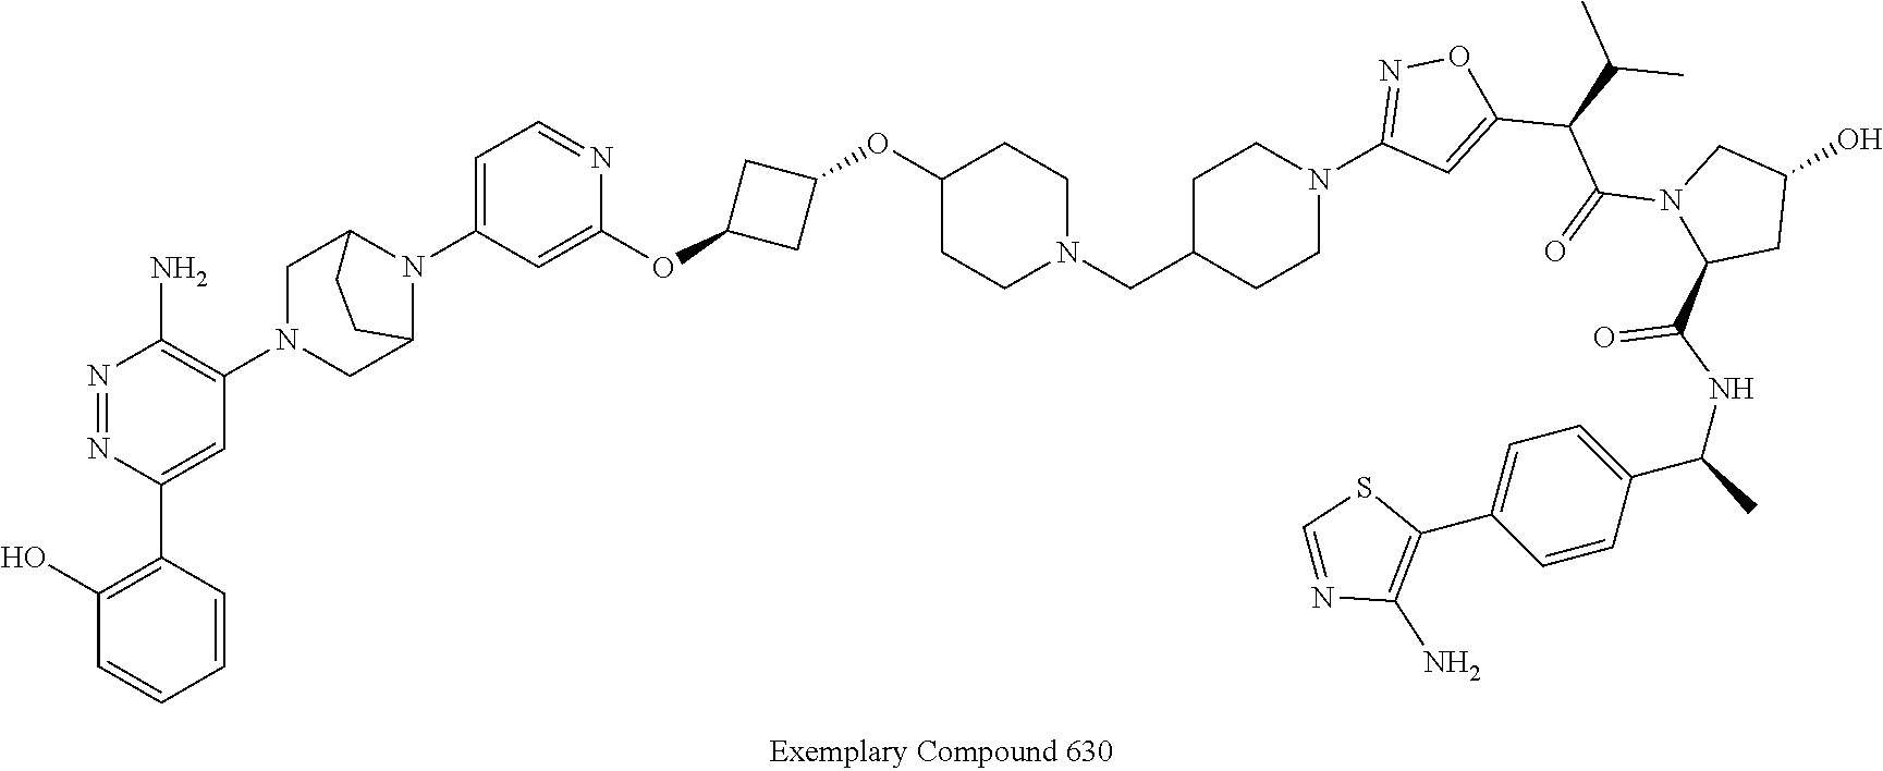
C1(O)=C(C2=CC(N3CC4N(C5=CC=NC(OC6CC(OC7CCN(CC8CCN(C9=NOC(C(C(C)C)C(=O)N%10C(C(=O)NC(C%11=CC=C(C%12=C(N)N=CS%12)C=C%11)C)CC(O)C%10)=C9)CC8)CC7)C6)=C5)C(C3)CC4)=C(N)N=N2)C=CC=C1
